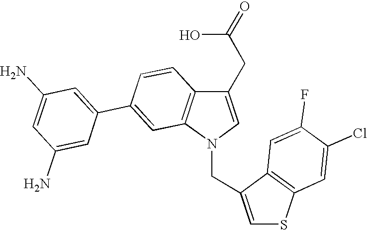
C1(CC(O)=O)=CN(CC2=CSC3=C2C=C(F)C(Cl)=C3)C2=C1C=CC(C1=CC(N)=CC(N)=C1)=C2
